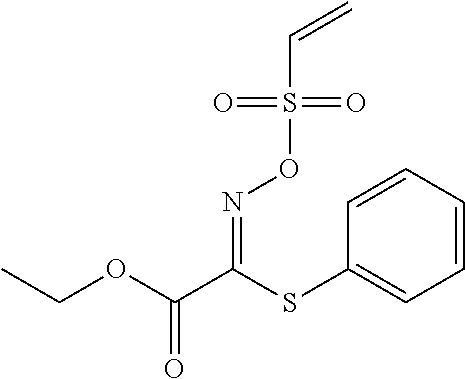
C1=CC=CC=C1SC(C(OCC)=O)=NOS(C=C)(=O)=O
